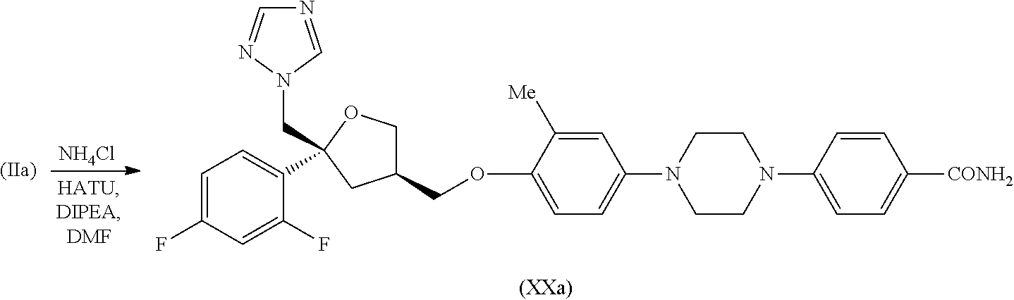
C1CN(C2=CC=C(OCC3COC(CN4C=NC=N4)(C4=CC=C(F)C=C4F)C3)C([Me])=C2)CCN1C1=CC=C([CONH2])C=C1.[NH4Cl]
